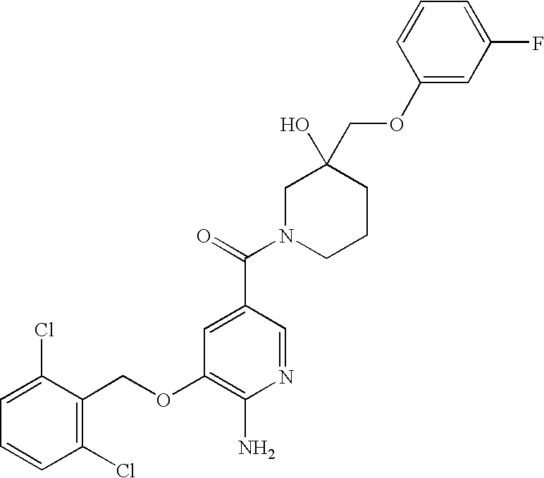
C1(Cl)=C(COC2=C(N)N=CC(C(=O)N3CCCC(COC4=CC(F)=CC=C4)(O)C3)=C2)C(Cl)=CC=C1
